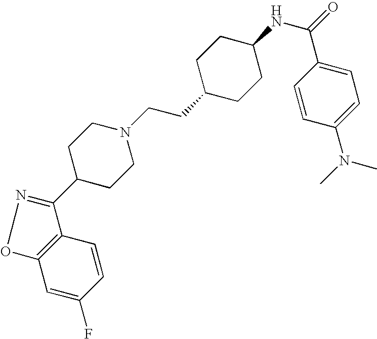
C12=C(C=CC(F)=C1)C(C1CCN(CCC3CCC(NC(=O)C4=CC=C(N(C)C)C=C4)CC3)CC1)=NO2
